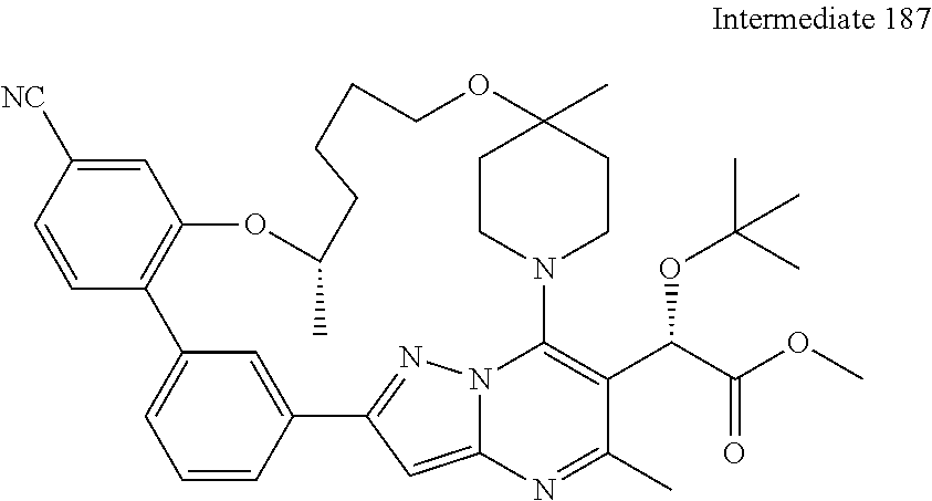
C1=CC2=CC(=C1)C1=C(C=C([NC])C=C1)OC(C)CCCCOC1(C)CCN(C3=C(C(C(OC)=O)OC(C)(C)C)C(C)=NC4=CC2=NN43)CC1
